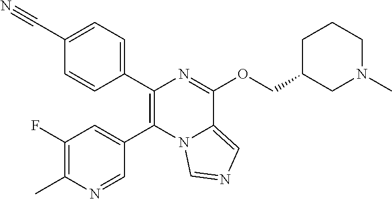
C1(C2=CC=C(C#N)C=C2)=C(C2=CC(F)=C(C)N=C2)N2C(=CN=C2)C(OCC2CCCN(C)C2)=N1
